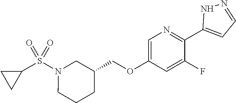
N1=C(C2=CC=NN2)C(F)=CC(OCC2CCCN(S(C3CC3)(=O)=O)C2)=C1
